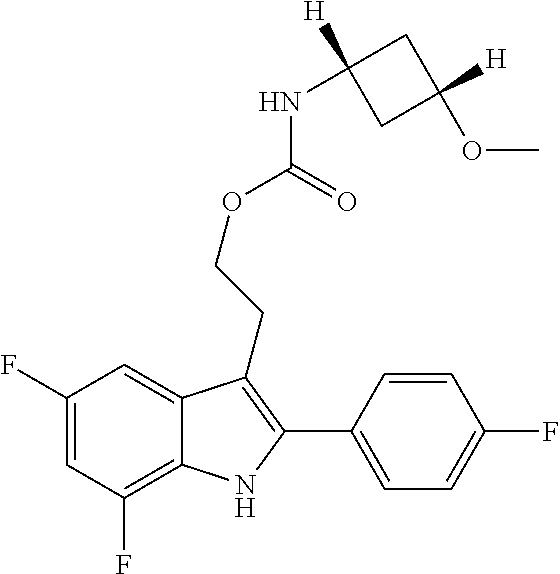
C1(F)=C2C(=CC(F)=C1)C(CCOC(=O)NC1([H])CC([H])(OC)C1)=C(C1=CC=C(F)C=C1)N2
